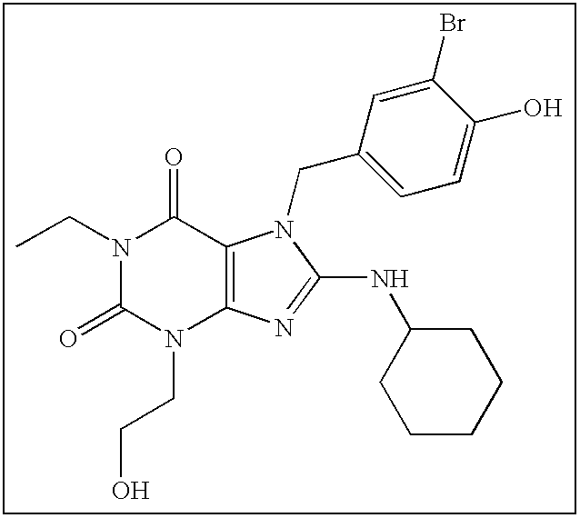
N1(CC)C(=O)N(CCO)C2=C(C1=O)N(CC1=CC=C(O)C(Br)=C1)C(NC1CCCCC1)=N2
